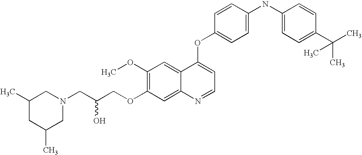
C(COC1=C(OC)C=C2C(=C1)N=CC=C2OC1=CC=C(NC2=CC=C(C(C)(C)C)C=C2)C=C1)(CN1CC(C)CC(C)C1)O
